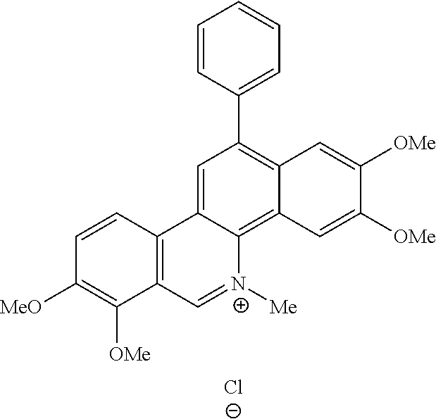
C1=CC(C2=C3C(=C4C(=C2)C2=C(C=[N+]4[Me])C([OMe])=C([MeO])C=C2)C=C([OMe])C([OMe])=C3)=CC=C1.[Cl-]
